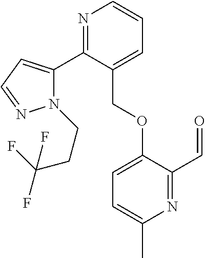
N1=C(C2=CC=NN2CCC(F)(F)F)C(COC2=CC=C(C)N=C2C=O)=CC=C1
